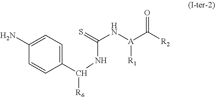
C(N[A](C([R2])=O)[R1])(NC(C1=CC=C(N)C=C1)[R6])=S
